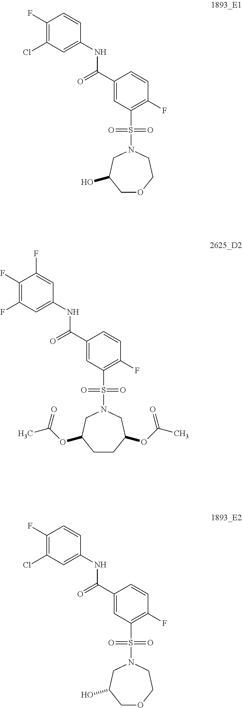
C1(F)=C(Cl)C=C(NC(C2=CC(S(N3CC(O)COCC3)(=O)=O)=C(F)C=C2)=O)C=C1.C1(F)=C(Cl)C=C(NC(C2=CC(S(N3CC(O)COCC3)(=O)=O)=C(F)C=C2)=O)C=C1.C1(F)=C(F)C=C(NC(C2=CC(S(N3CC(OC(C)=O)CCC(OC(C)=O)C3)(=O)=O)=C(F)C=C2)=O)C=C1F
